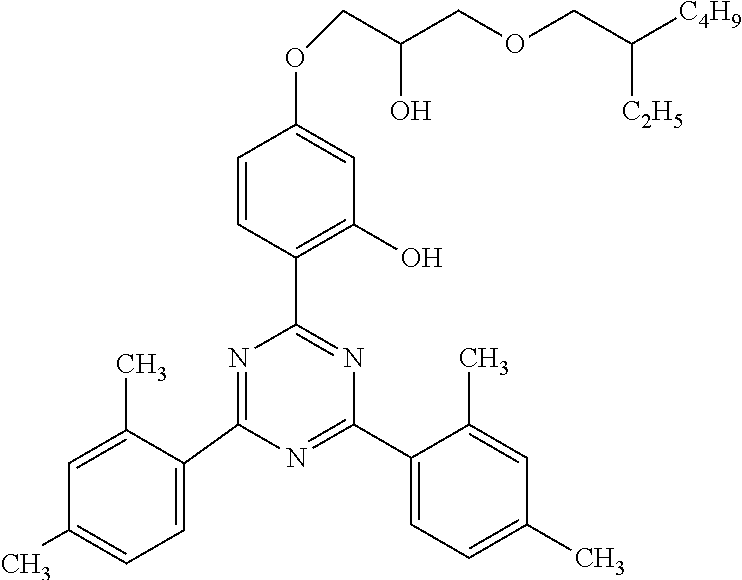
N1=C(C2=CC=C(C)C=C2C)N=C(C2=C(O)C=C(OCC(O)COCC([C4H9])[C2H5])C=C2)N=C1C1=CC=C(C)C=C1C
